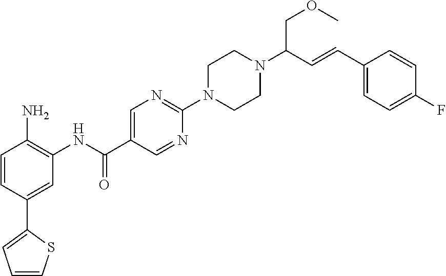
C1=CSC(C2=CC(NC(C3=CN=C(N4CCN(C(C=CC5=CC=C(F)C=C5)COC)CC4)N=C3)=O)=C(N)C=C2)=C1
